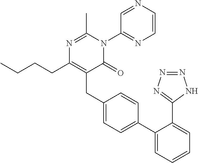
C1(C2=CC=C(CC3=C(CCCC)N=C(C)N(C4=NC=CN=C4)C3=O)C=C2)=CC=CC=C1C1=NN=NN1
